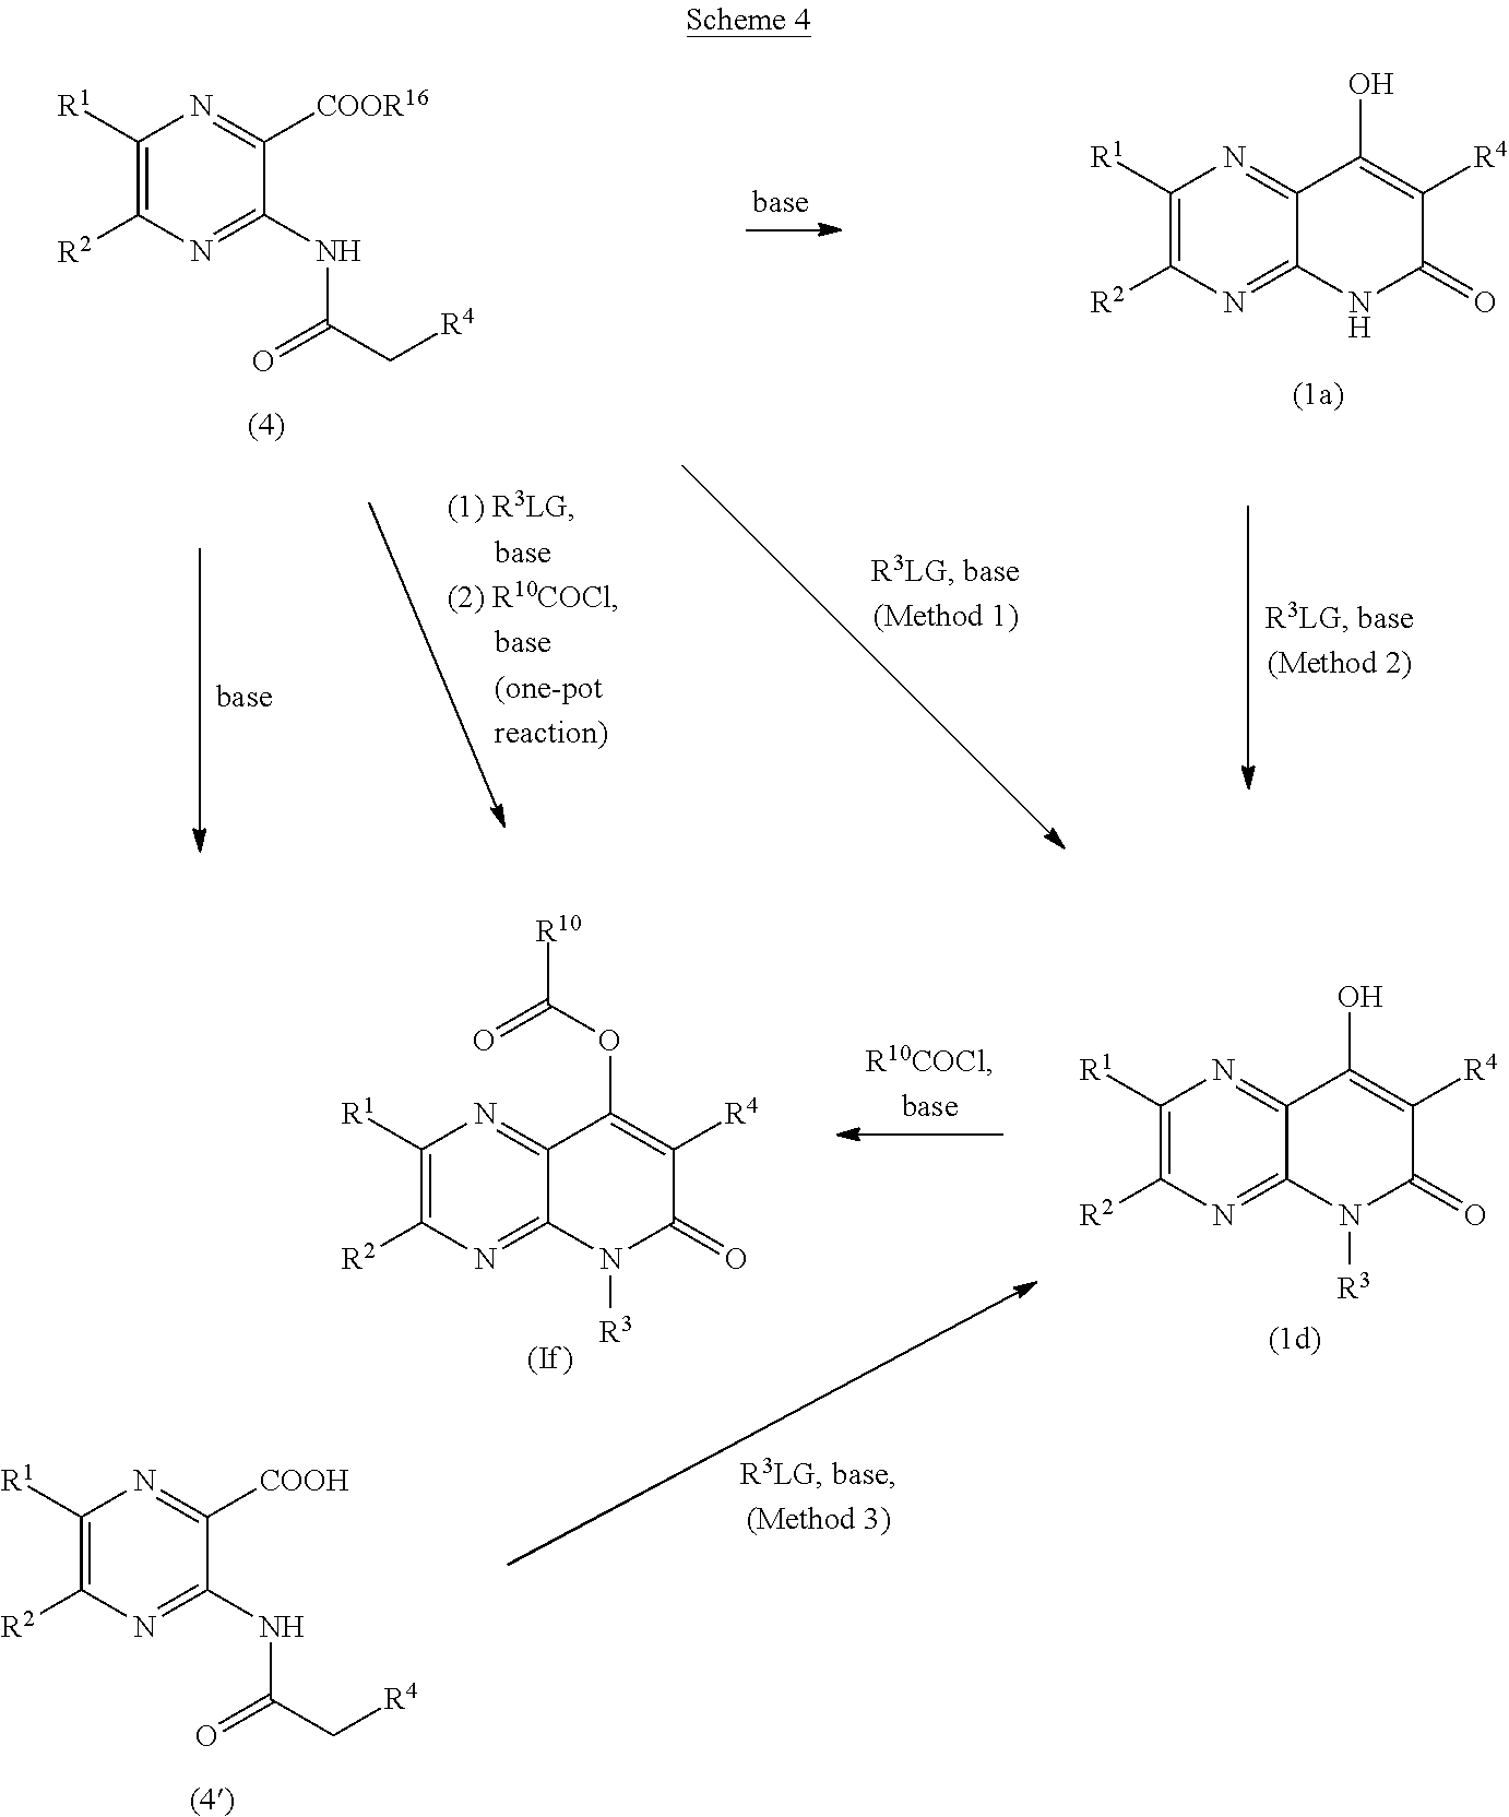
C1([R1])=C([R2])N=C(NC(C[R4])=O)C([COOR16])=N1.C1([R1])=C([R2])N=C2C(=N1)C(O)=C([R4])C(=O)N2.C1([R1])=C([R2])N=C2C(=N1)C(OC([R10])=O)=C([R4])C(=O)N2[R3].C1([R1])=C([R2])N=C(NC(C[R4])=O)C([COOH])=N1.C1([R1])=C([R2])N=C2C(=N1)C(O)=C([R4])C(=O)N2[R3]
